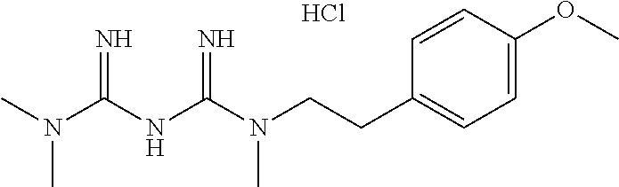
C(N(C(NC(N(C)C)=N)=N)C)CC1=CC=C(OC)C=C1.Cl
